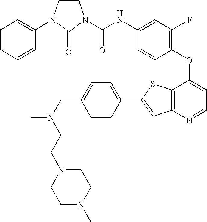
C(NC1=CC(F)=C(OC2=CC=NC3=C2SC(C2=CC=C(CN(CCN4CCN(C)CC4)C)C=C2)=C3)C=C1)(=O)N1CCN(C2=CC=CC=C2)C1=O
